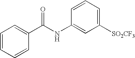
C1=CC=CC(C(NC2=CC([SO2CF3])=CC=C2)=O)=C1
